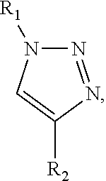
C1([R2])=CN([R1])N=N1
